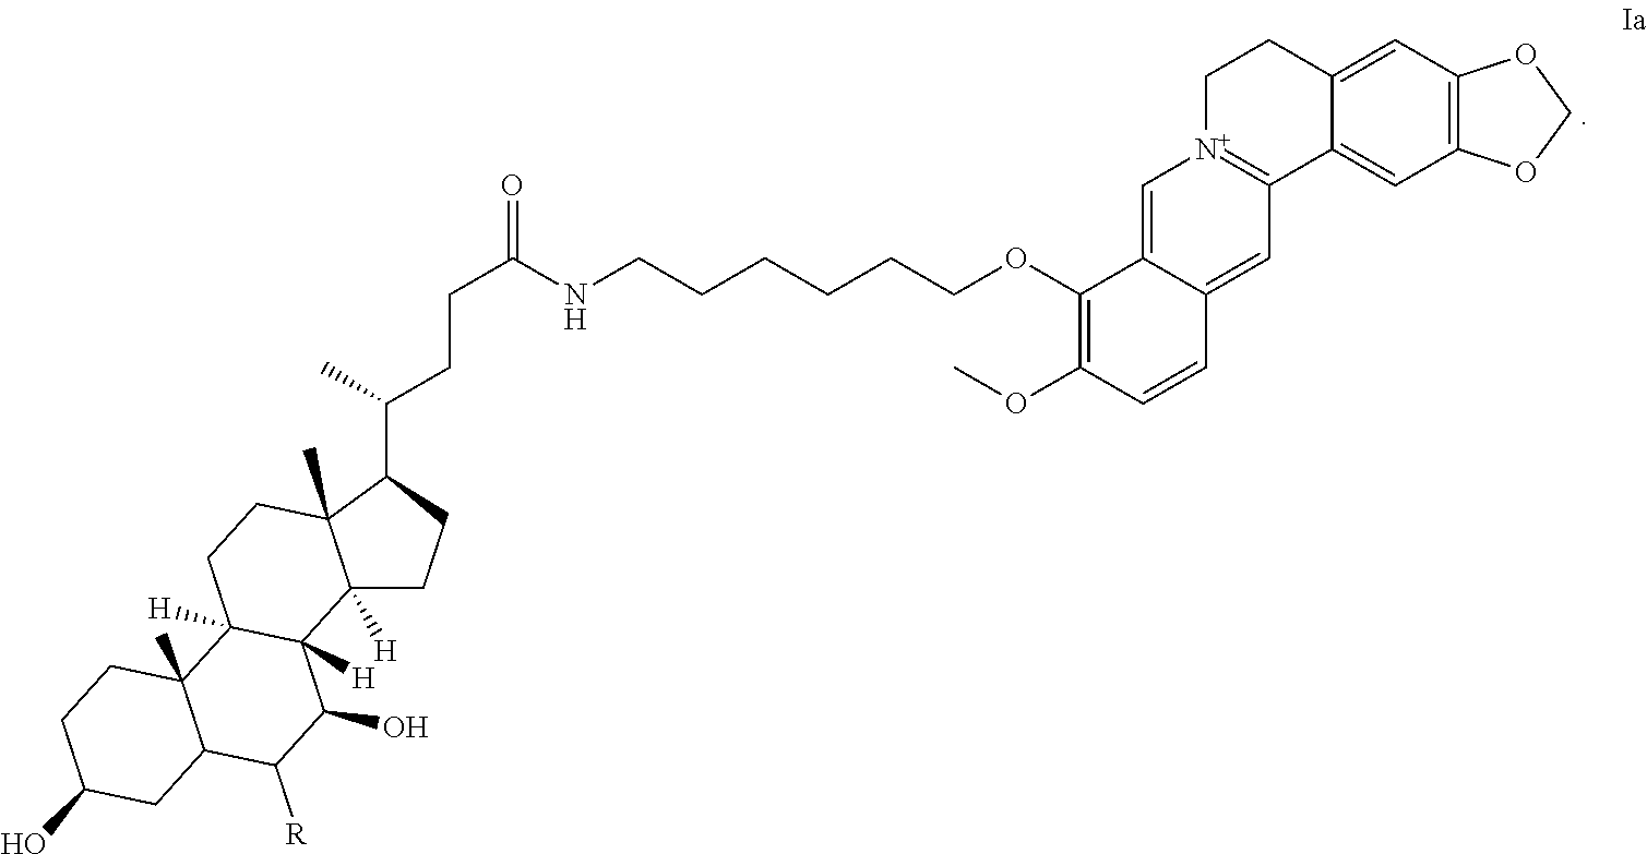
C1=C2C(=CC3=[N+]1CCC1=CC4=C(C=C31)OCO4)C=CC(OC)=C2OCCCCCCNC(CCC(C1C2(C)C([H])(CC1)C1([H])C([H])(CC2)C2(C)C(C([R])C1O)CC(O)CC2)C)=O
